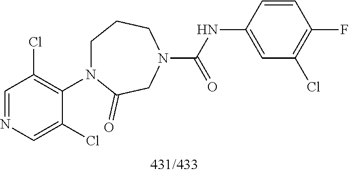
C1=NC=C(Cl)C(N2CCCN(C(=O)NC3=CC(Cl)=C(F)C=C3)CC2=O)=C1Cl
